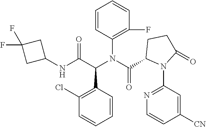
C1=CC(N(C(C2N(C3=NC=CC([CN])=C3)C(=O)CC2)=O)C(C(NC2CC(F)(F)C2)=O)C2=C(Cl)C=CC=C2)=C(F)C=C1
